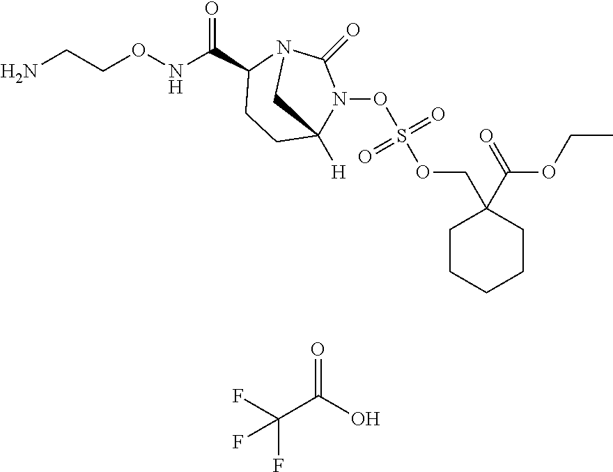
FC(C(O)=O)(F)F.NCCONC(C1CCC2([H])N(OS(OCC3(C(OCC)=O)CCCCC3)(=O)=O)C(=O)N1C2)=O
